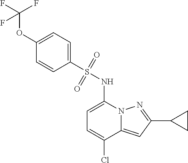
C1(C2=NN3C(=C2)C(Cl)=CC=C3NS(C2=CC=C(OC(F)(F)F)C=C2)(=O)=O)CC1
